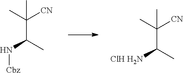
C(C(N[Cbz])C)(C)([CN])C.C(C([ClH H2N])C)(C)([CN])C
